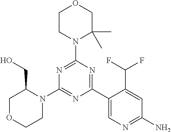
N1=C(N2C(C)(C)COCC2)N=C(C2=CN=C(N)C=C2C(F)F)N=C1N1C(CO)COCC1
